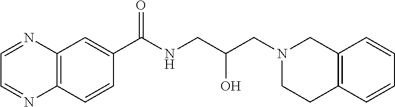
C12=C(C=CC(C(NCC(CN3CCC4=C(C3)C=CC=C4)O)=O)=C1)N=CC=N2
